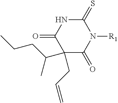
C1(CC=C)(C(C)CCC)C(=O)N([R1])C(=S)NC1=O
